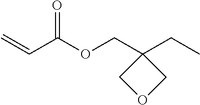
C(=O)(C=C)OCC1(CC)COC1
